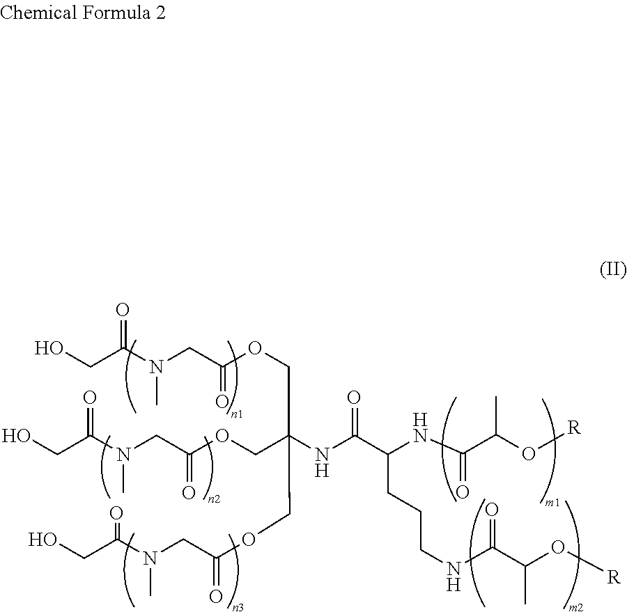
OCC(N(CC(OCC(COC(CN(C(CO)=O)C)=O)(COC(=O)CN(C(CO)=O)C)NC(=O)C(CCCNC(C(O[R])C)=O)NC(=O)C(O[R])C)=O)C)=O
